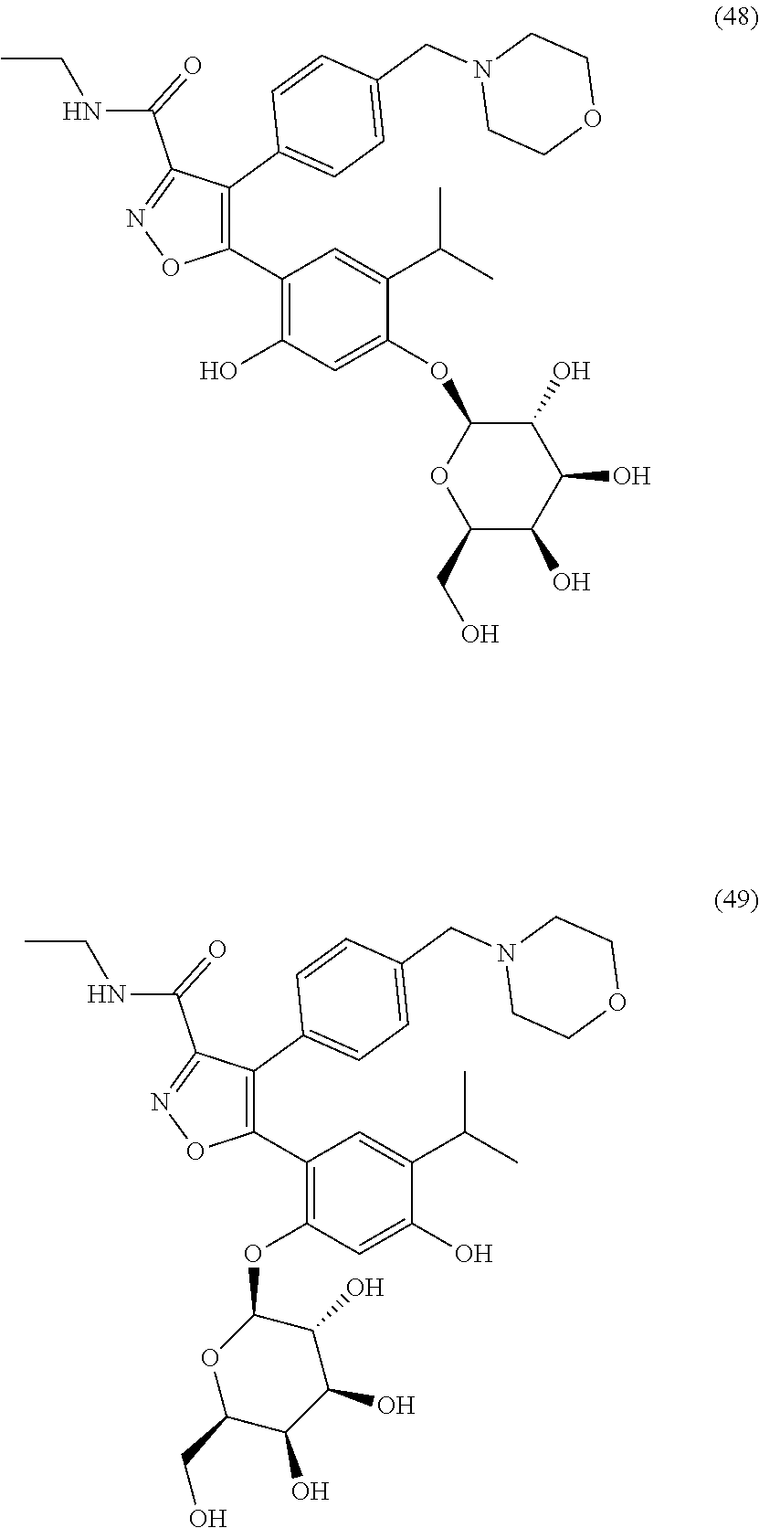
C1(C2=C(C3=CC=C(CN4CCOCC4)C=C3)C(C(=O)NCC)=NO2)=C(O)C=C(OC2OC(CO)C(O)C(O)C2O)C(C(C)C)=C1.C1(C2=C(C3=CC=C(CN4CCOCC4)C=C3)C(C(=O)NCC)=NO2)=C(OC2OC(CO)C(O)C(O)C2O)C=C(O)C(C(C)C)=C1
